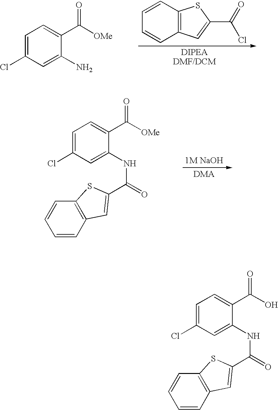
C1=C(Cl)C=C(N)C(C(=O)[OMe])=C1.C12=C(C=C(C(=O)Cl)S1)C=CC=C2.[1M NaOH].C1=C(Cl)C=C(NC(=O)C2=CC3=C(C=CC=C3)S2)C(C([OMe])=O)=C1.C1=C(Cl)C=C(NC(=O)C2=CC3=C(C=CC=C3)S2)C(C(O)=O)=C1
